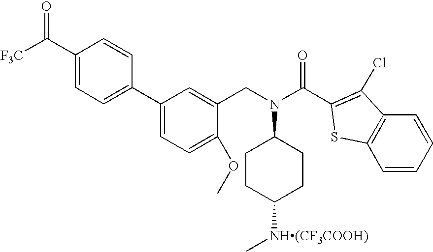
C1(C([F3C])=O)=CC=C(C2=CC=C(OC)C(CN(C3CCC([NH(CF3COOH)]C)CC3)C(C3=C(Cl)C4=C(C=CC=C4)S3)=O)=C2)C=C1
